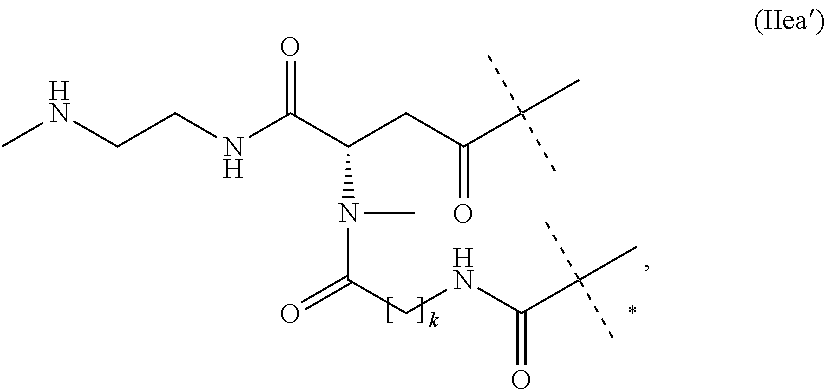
O=C(C(CC(C(C)(C)C)=O)N(C(CNC(C(C)(C)C)=O)=O)C)NCCNC
